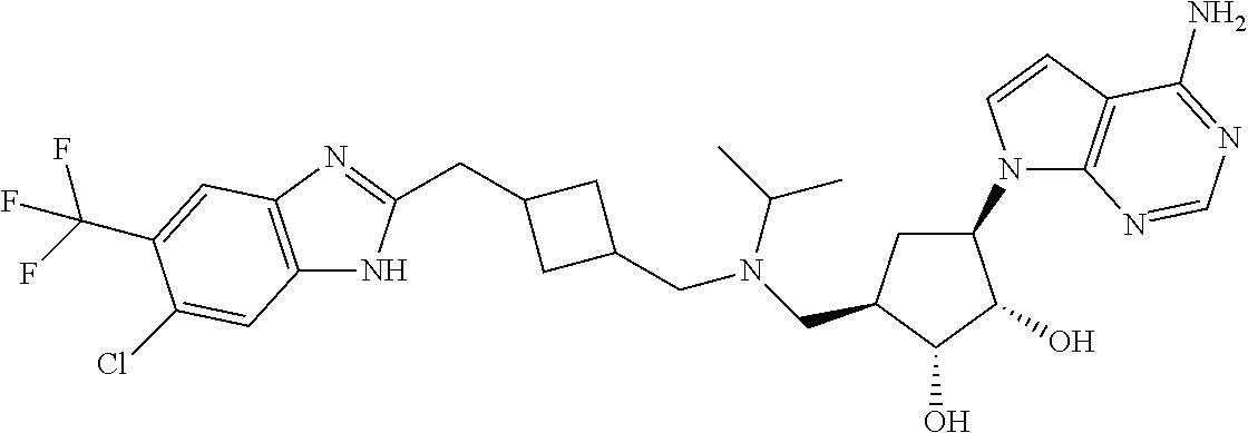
C(C1CC(CN(CC2CC(N3C4=C(C=C3)C(N)=NC=N4)C(O)C2O)C(C)C)C1)C1=NC2=C(N1)C=C(Cl)C(C(F)(F)F)=C2
